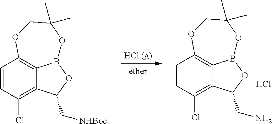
C1=CC(Cl)=C2C3=C1OCC(C)(C)OB3OC2CN.C1=CC(Cl)=C2C3=C1OCC(C)(C)OB3OC2C[NHBoc].[HCl (g)].Cl
